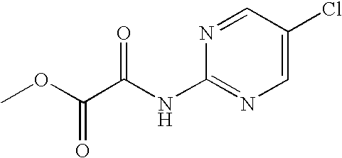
C1=C(Cl)C=NC(NC(C(OC)=O)=O)=N1
